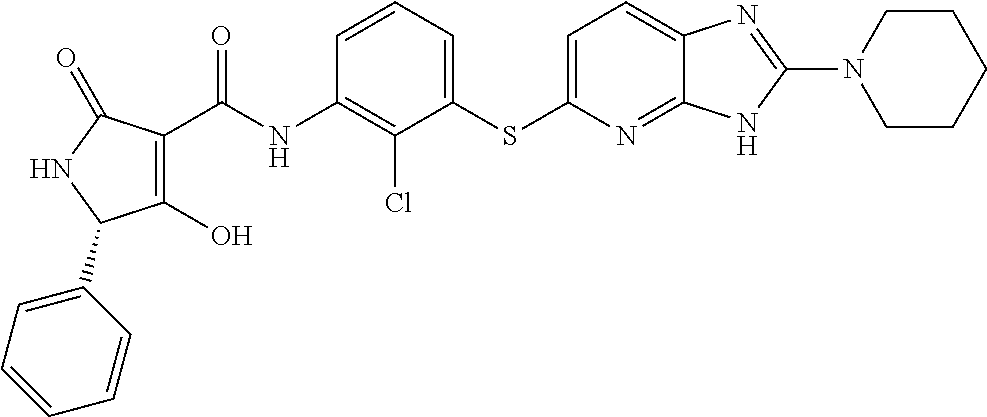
C1(O)=C(C(NC2=C(Cl)C(SC3=CC=C4C(=N3)NC(N3CCCCC3)=N4)=CC=C2)=O)C(=O)NC1C1=CC=CC=C1
